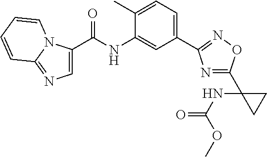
C1=C(C(NC2=CC(C3=NOC(C4(NC(=O)OC)CC4)=N3)=CC=C2C)=O)N2C(=N1)C=CC=C2
